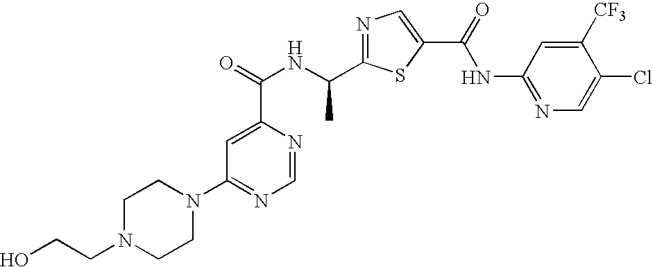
N1=C(C(NC(=O)C2=CC(N3CCN(CCO)CC3)=NC=N2)C)SC(C(=O)NC2=NC=C(Cl)C([CF3])=C2)=C1
